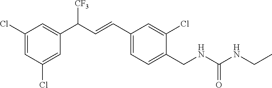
C1(Cl)=CC(Cl)=CC(C(C=CC2=CC=C(CNC(=O)NCC)C(Cl)=C2)[CF3])=C1
